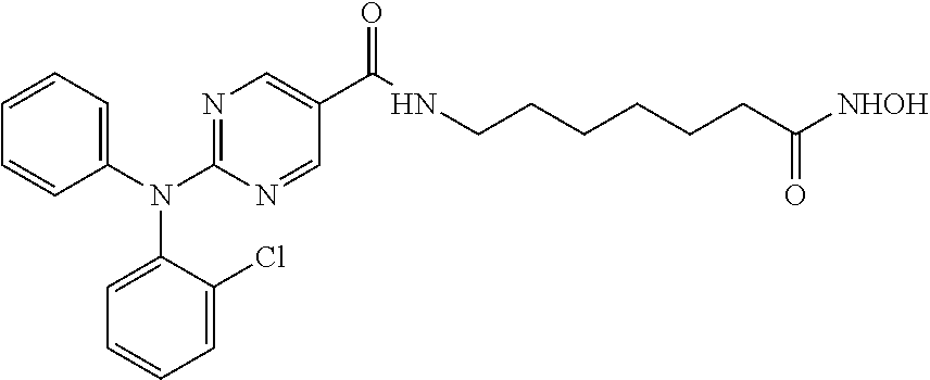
N1=CC(C(=O)NCCCCCCC([NHOH])=O)=CN=C1N(C1=CC=CC=C1Cl)C1=CC=CC=C1
